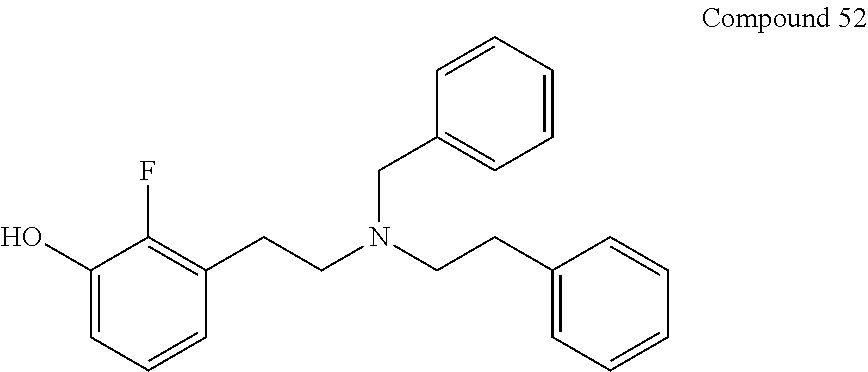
C1(O)=CC=CC(CCN(CCC2=CC=CC=C2)CC2=CC=CC=C2)=C1F
